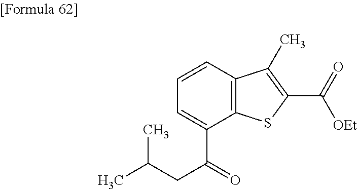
C1=C(C(CC(C)C)=O)C2=C(C=C1)C(C)=C(C(=O)[OEt])S2
